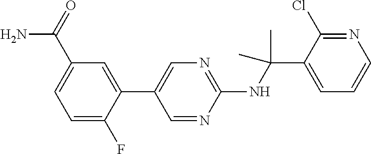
C1(NC(C2=CC=CN=C2Cl)(C)C)=NC=C(C2=CC(C(N)=O)=CC=C2F)C=N1
